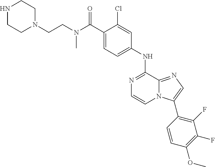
C1(NC2=NC=CN3C2=NC=C3C2=C(F)C(F)=C(OC)C=C2)=CC=C(C(N(CCN2CCNCC2)C)=O)C(Cl)=C1
